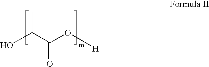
C(C(O[H])=O)(C)O
